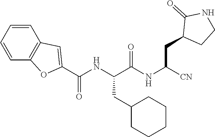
C1=CC=CC2=C1OC(C(NC(C(NC([CN])CC1CCNC1=O)=O)CC1CCCCC1)=O)=C2
